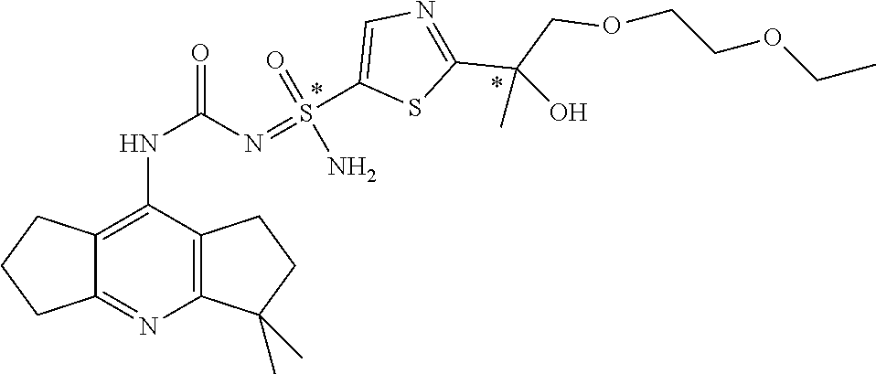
C1(NC(N=S(C2=CN=C(C(COCCOCC)(C)O)S2)(N)=O)=O)=C2C(=NC3=C1CCC3(C)C)CCC2
